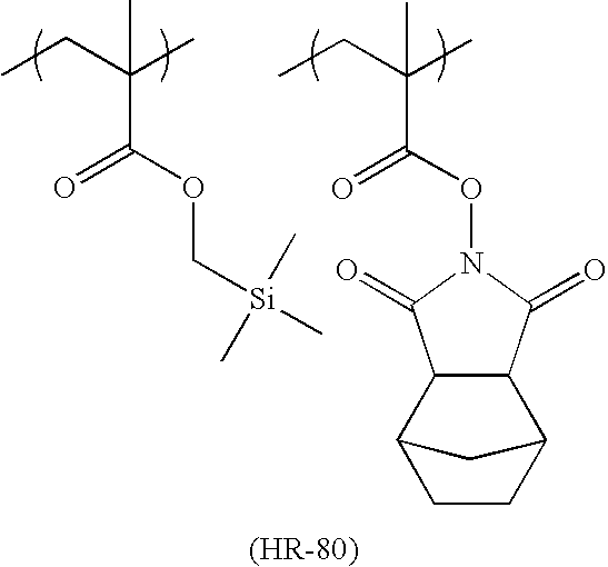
CCC(C)(C(OC[Si](C)(C)C)=O)C.CCC(C)(C(ON1C(=O)C2C(C1=O)C1CCC2C1)=O)C
